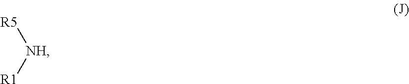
[R1][NH][R5]
